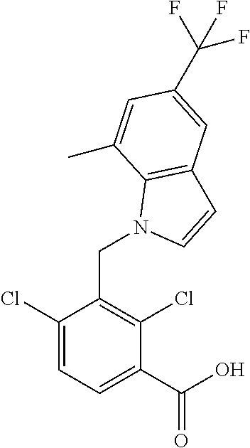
C1(Cl)=CC=C(C(O)=O)C(Cl)=C1CN1C2=C(C=C1)C=C(C(F)(F)F)C=C2C
